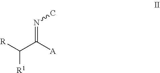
C([R1])([R])C([A])=NC
